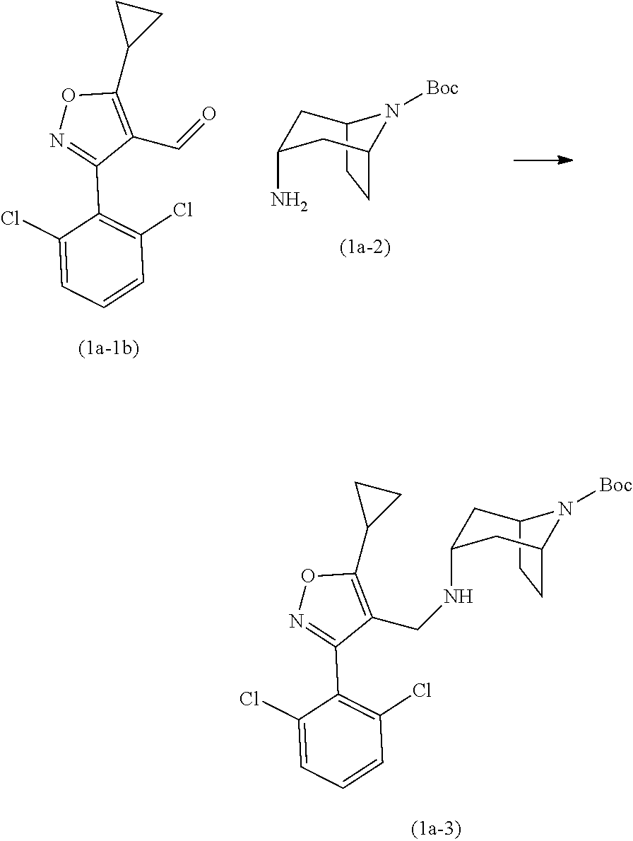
C1(CNC2CC3CCC(C2)N3[Boc])=C(C2CC2)ON=C1C1=C(Cl)C=CC=C1Cl.C12CCC(CC(N)C1)N2[Boc].C1(C=O)=C(C2CC2)ON=C1C1=C(Cl)C=CC=C1Cl
